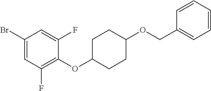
C1(Br)=CC(F)=C(OC2CCC(OCC3=CC=CC=C3)CC2)C(F)=C1
